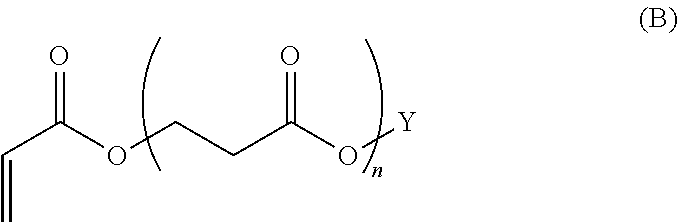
C(C(OCCC(O[Y])=O)=O)=C
